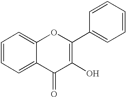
C12=CC=CC=C1C(=O)C(O)=C(C1=CC=CC=C1)O2
